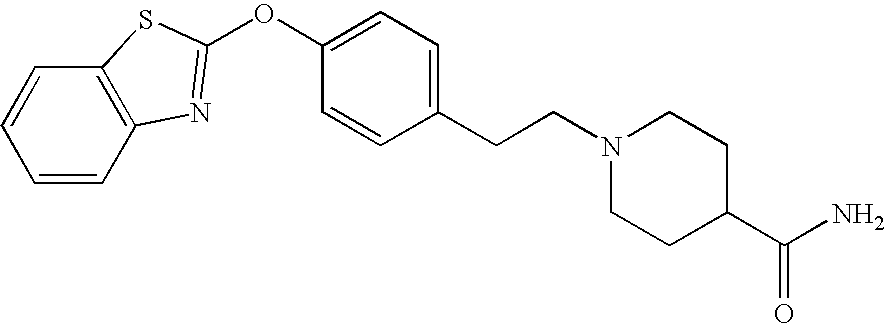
C12=C(C=CC=C1)N=C(OC1=CC=C(CCN3CCC(C(N)=O)CC3)C=C1)S2
